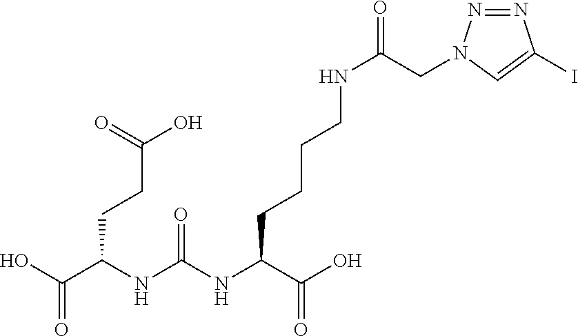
OC(C(NC(NC(C(O)=O)CCCCNC(=O)CN1N=NC(I)=C1)=O)CCC(O)=O)=O
